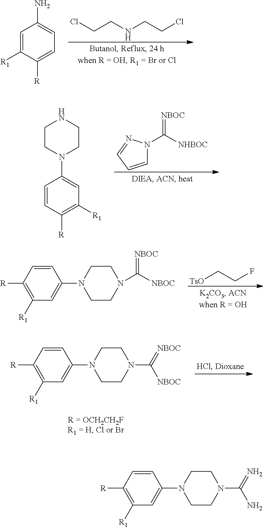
C1=C([R1])C([R])=CC=C1N.ClCCNCCCl.C1=C(N2CCNCC2)C=CC([R])=C1[R1].C1=CC=NN1C([NHBOC])=[NBOC].C1=CC([R])=C([R1])C=C1N1CCN(C(=[NBOC])[NBOC])CC1.[TsO]CCF.C1=CC([R])=C([R1])C=C1N1CCN(C(=[NBOC])[NBOC])CC1.C1=CC([R])=C([R1])C=C1N1CCN(C(=N)N)CC1
